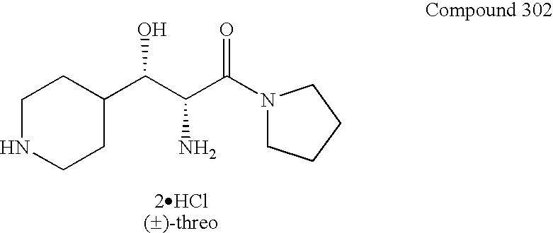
C1NCCC(C(C(C(=O)N2CCCC2)N)O)C1
